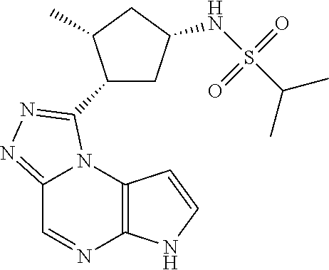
C12=C(N3C(=NN=C3C3CC(NS(C(C)C)(=O)=O)CC3C)C=N1)C=CN2
